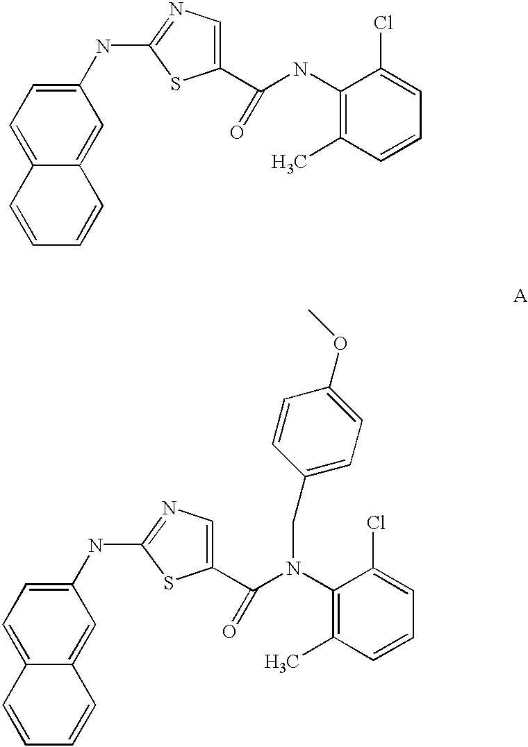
N(C1=NC=C(C(NC2=C(C)C=CC=C2Cl)=O)S1)C1=CC=C2C(=C1)C=CC=C2.N(C1=NC=C(C(N(C2=C(C)C=CC=C2Cl)CC2=CC=C(OC)C=C2)=O)S1)C1=CC=C2C(=C1)C=CC=C2
